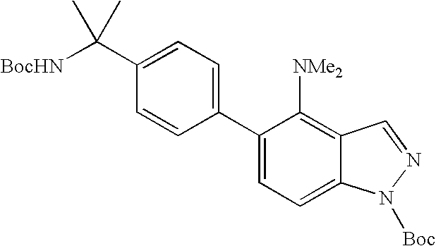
C1(C2=CC=C3C(=C2[NMe2])C=NN3[Boc])=CC=C(C([BocHN])(C)C)C=C1
